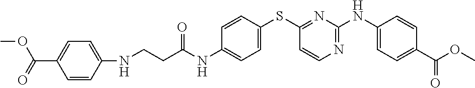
C1(NC(CCNC2=CC=C(C(OC)=O)C=C2)=O)=CC=C(SC2=NC(NC3=CC=C(C(OC)=O)C=C3)=NC=C2)C=C1
